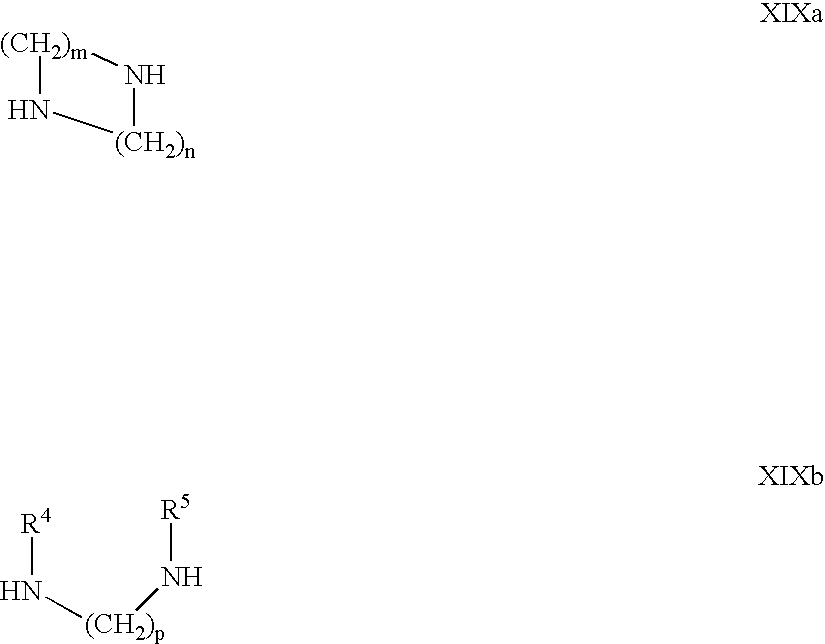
N([(CH2)p]N[R5])[R4].[(CH2)m]1N[(CH2)n]N1
